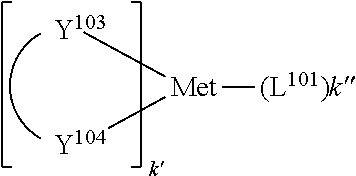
[Met]([Y103])([Y104])[(L101)k]
